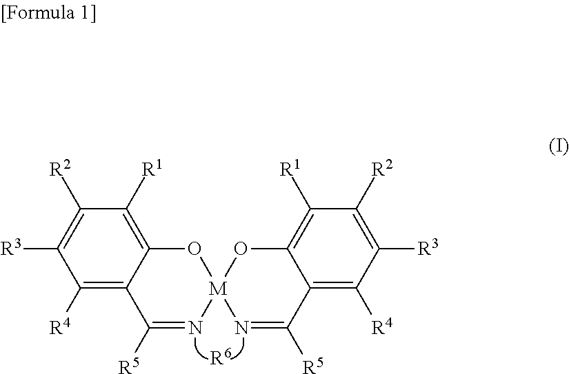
C1([R4])=C2C(=C([R1])C([R2])=C1[R3])O[M]1(N=C2[R5])N=C([R5])C2=C([R4])C([R3])=C([R2])C([R1])=C2O1.[R6]
